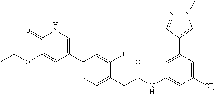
N1(C)N=CC(C2=CC(NC(CC3=CC=C(C4=CNC(=O)C(OCC)=C4)C=C3F)=O)=CC([CF3])=C2)=C1
